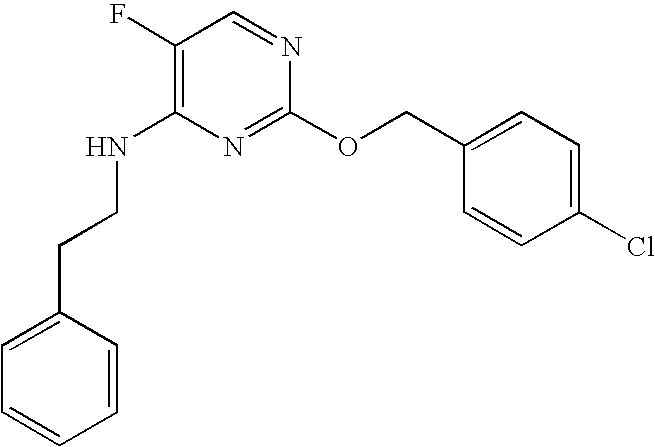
C1=CC(CCNC2=C(F)C=NC(OCC3=CC=C(Cl)C=C3)=N2)=CC=C1
